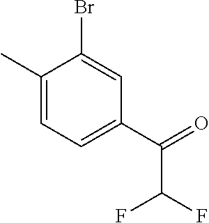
C1(C)=CC=C(C(=O)C(F)F)C=C1Br
